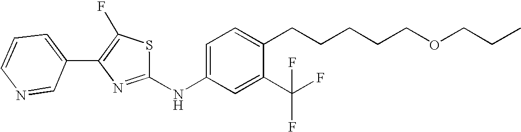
C1=CC=C(C2=C(F)SC(NC3=CC=C(CCCCCOCCC)C(C(F)(F)F)=C3)=N2)C=N1
